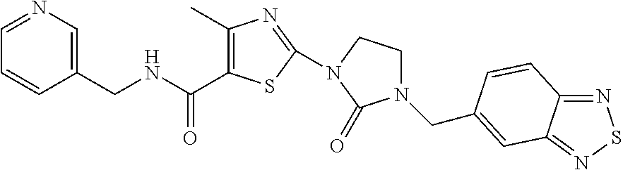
C(NCC1=CN=CC=C1)(=O)C1=C(C)N=C(N2CCN(CC3=CC4=NSN=C4C=C3)C2=O)S1
